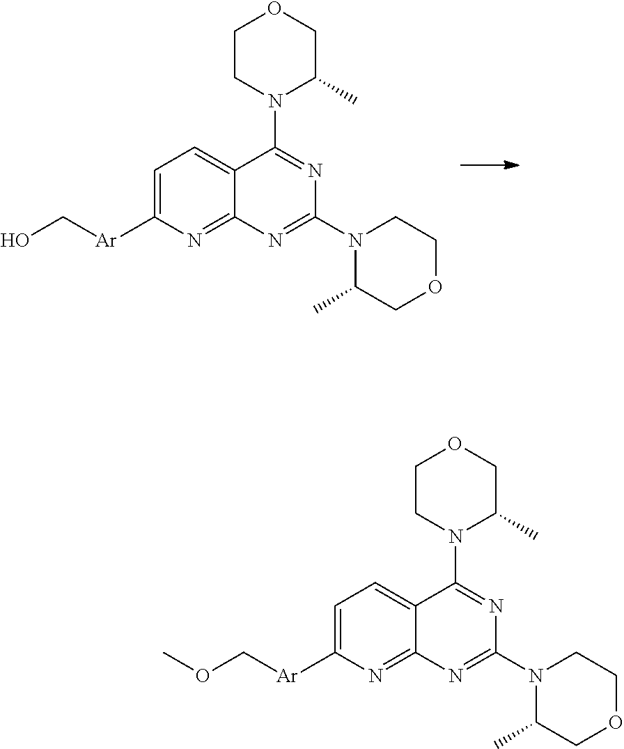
C1CN(C2=NC(N3C(C)COCC3)=NC3=NC([Ar]CO)=CC=C23)C(C)CO1.C1CN(C2=NC(N3C(C)COCC3)=NC3=NC([Ar]COC)=CC=C23)C(C)CO1
